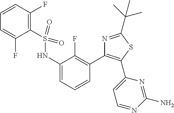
C1(NS(C2=C(F)C=CC=C2F)(=O)=O)=CC=CC(C2=C(C3=CC=NC(N)=N3)SC(C(C)(C)C)=N2)=C1F
